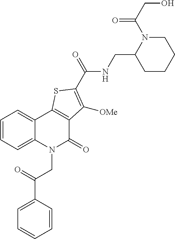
C1(C(=O)CN2C(=O)C3=C(C4=CC=CC=C24)SC(C(NCC2N(C(CO)=O)CCCC2)=O)=C3[OMe])=CC=CC=C1
